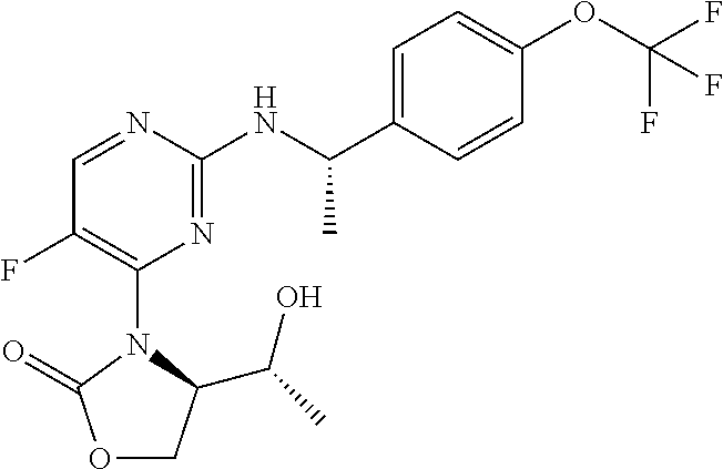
C1=C(OC(F)(F)F)C=CC(C(NC2=NC(N3C(C(C)O)COC3=O)=C(F)C=N2)C)=C1
